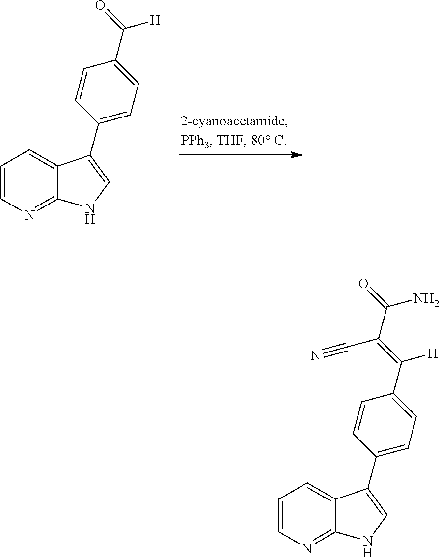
C1=CN=C2C(=C1)C(C1=CC=C(C(=O)[H])C=C1)=CN2.C1=CN=C2C(=C1)C(C1=CC=C(C([H])=C(C(N)=O)C#N)C=C1)=CN2
